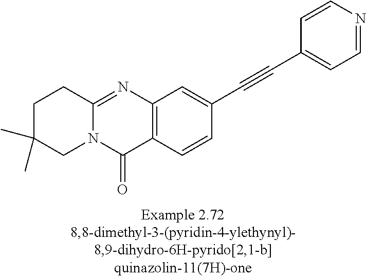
C1C(C)(C)CN2C(=NC3=C(C2=O)C=CC(C#CC2=CC=NC=C2)=C3)C1
